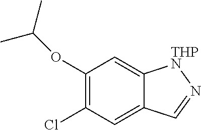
C1(OC(C)C)=C(Cl)C=C2C(=C1)[THPN]N=C2
